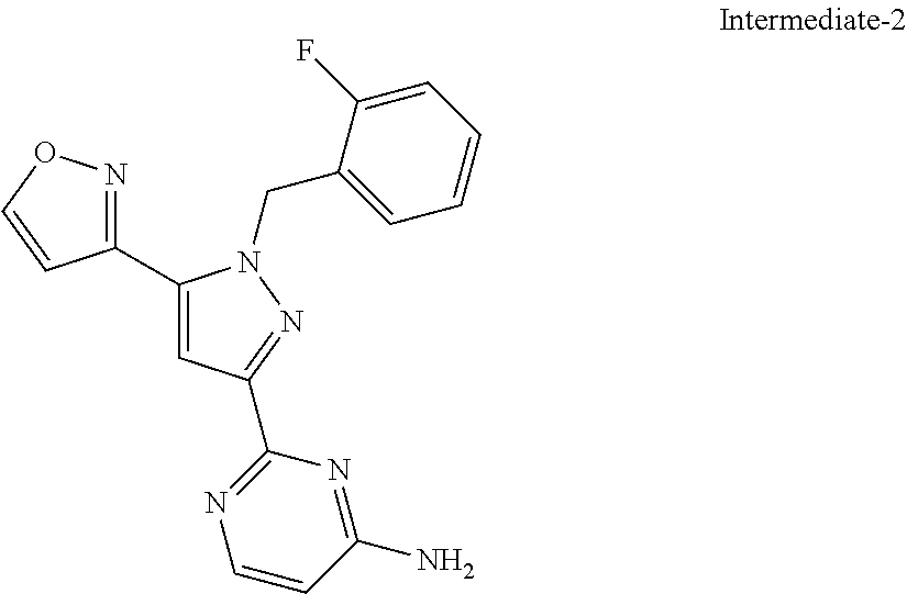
C1(C2=NOC=C2)=CC(C2=NC=CC(N)=N2)=NN1CC1=CC=CC=C1F
